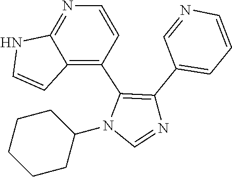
C1CCCCC1N1C=NC(C2=CC=CN=C2)=C1C1=C2C(=NC=C1)NC=C2
